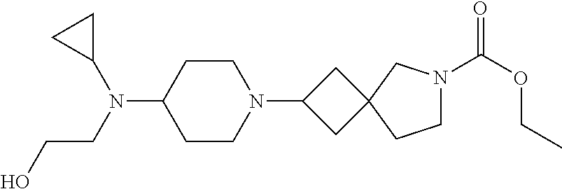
C1CN(C2CC3(C2)CCN(C(OCC)=O)C3)CCC1N(C1CC1)CCO
